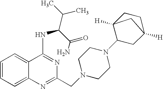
C1=CC=C2C(=C1)C(NC(C(C)C)C(=O)N)=NC(CN1CCN(C3CC4([H])CCC3([H])C4)CC1)=N2
